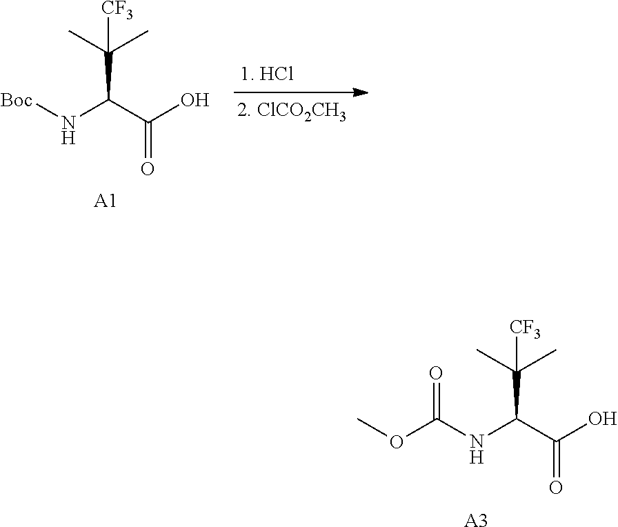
C(NC(C(O)=O)C(C)(C)[CF3])(OC)=O.[A3].[Boc]NC(C(O)=O)C(C)(C)[CF3].[A1]
